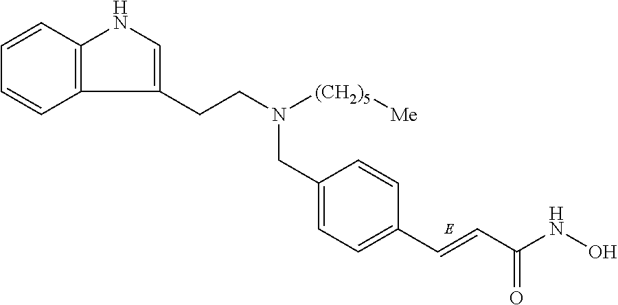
C1=CC2=C(C=C1)C(CCN([(CH2)5][Me])CC1=CC=C(C=CC(NO)=O)C=C1)=CN2
